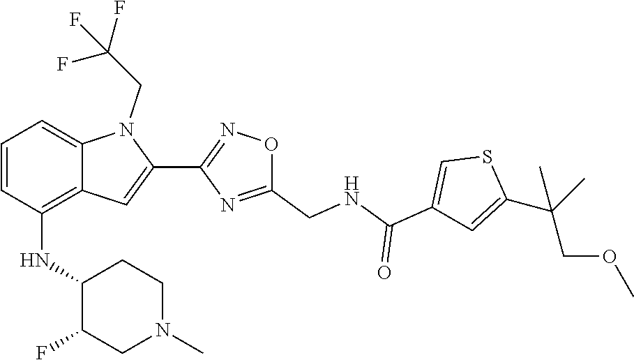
S1C(C(COC)(C)C)=CC(C(=O)NCC2=NC(C3=CC4=C(NC5C(F)CN(C)CC5)C=CC=C4N3CC(F)(F)F)=NO2)=C1
